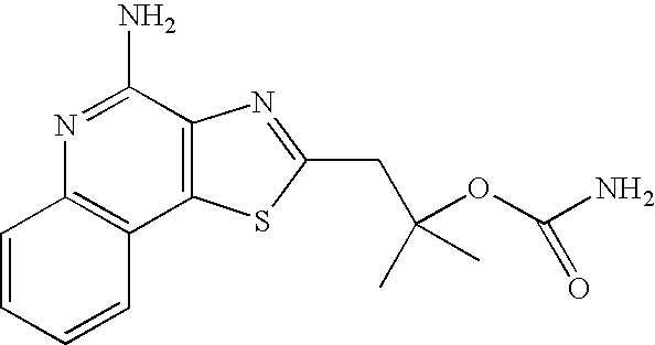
N1=C(N)C2=C(C3=C1C=CC=C3)SC(CC(C)(OC(N)=O)C)=N2
